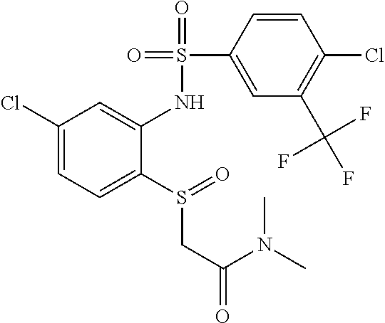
C1(Cl)=CC=C(S(CC(=O)N(C)C)=O)C(NS(=O)(=O)C2=CC(C(F)(F)F)=C(Cl)C=C2)=C1
